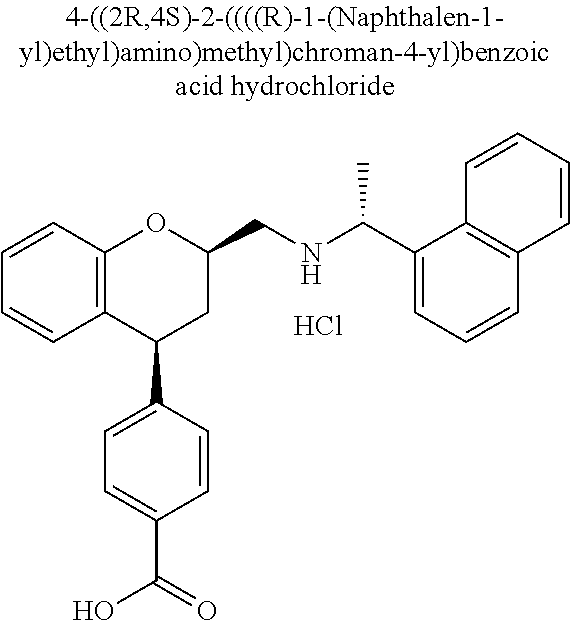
C12=C(C(C3=CC=C(C(=O)O)C=C3)CC(CNC(C)C3=CC=CC4=C3C=CC=C4)O1)C=CC=C2.Cl
